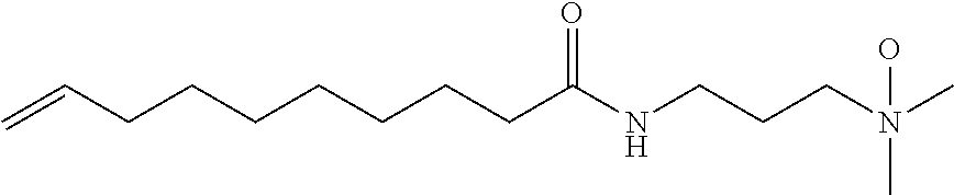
C=CCCCCCCCC(NCCCN(C)(C)O)=O
